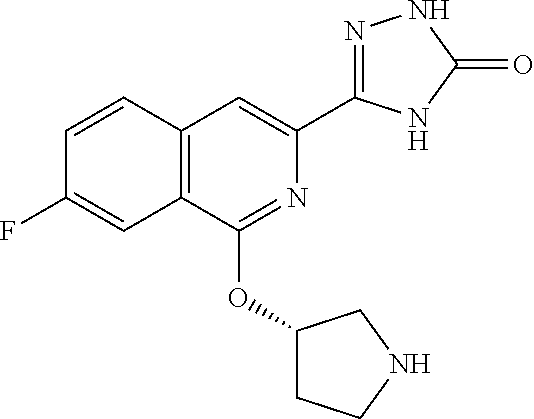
N1=C(OC2CCNC2)C2=C(C=C1C1=NNC(=O)N1)C=CC(F)=C2
